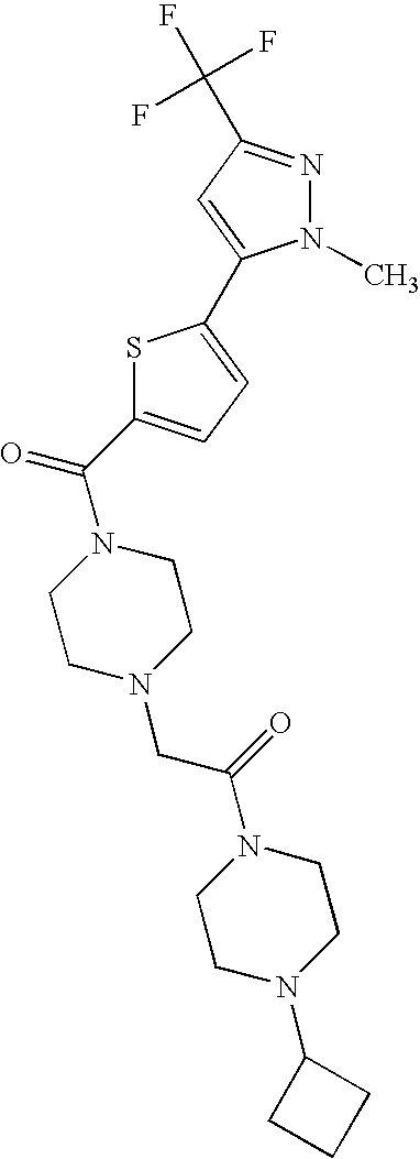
C(=O)(N1CCN(CC(N2CCN(C3CCC3)CC2)=O)CC1)C1=CC=C(C2=CC(C(F)(F)F)=NN2C)S1
